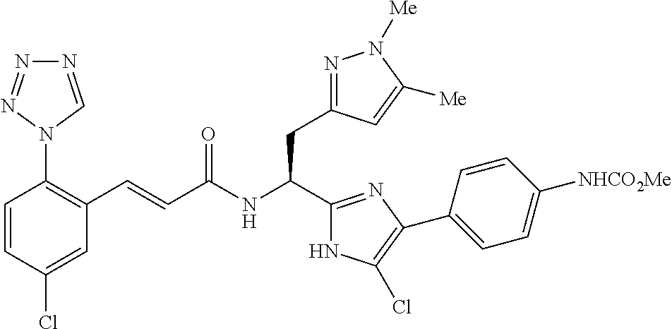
C1=CC(Cl)=CC(C=CC(NC(C2=NC(C3=CC=C([NHCO2Me])C=C3)=C(Cl)N2)CC2=NN([Me])C([Me])=C2)=O)=C1N1C=NN=N1
